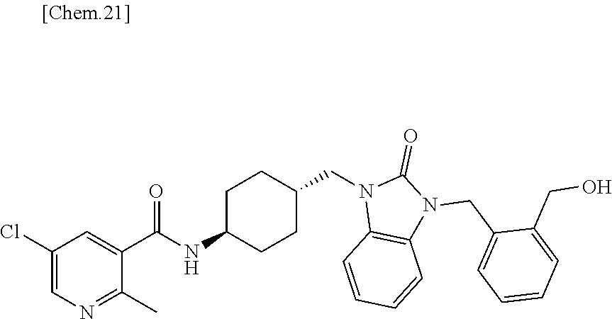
N1(CC2CCC(NC(=O)C3=CC(Cl)=CN=C3C)CC2)C2=C(N(CC3=CC=CC=C3CO)C1=O)C=CC=C2
